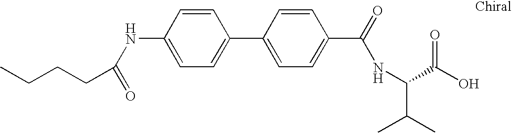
C1=C(NC(=O)CCCC)C=CC(C2=CC=C(C(=O)NC(C(C)C)C(O)=O)C=C2)=C1
